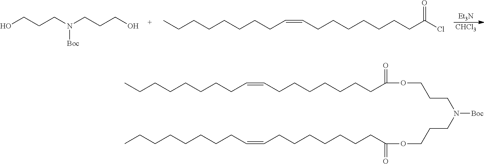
[Et3N].[CHCl3].OCCCN(CCCO)[Boc].CCCCCCCCC=CCCCCCCCC(Cl)=O.CCCCCCCCC=CCCCCCCCC(OCCCN(CCCOC(CCCCCCCC=CCCCCCCCC)=O)[Boc])=O
